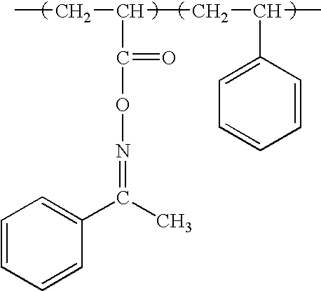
CCC(CC(C)C1=CC=CC=C1)C(ON=C(C)C1=CC=CC=C1)=O
